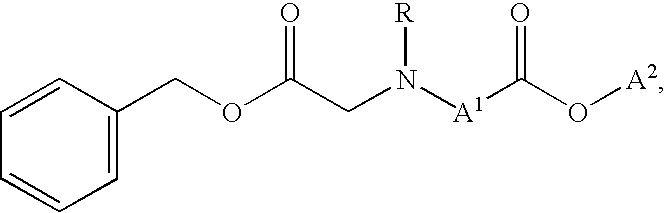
C1=C(COC(CN([A1]C(O[A2])=O)[R])=O)C=CC=C1
